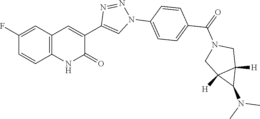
C12=C(C=C(F)C=C1)C=C(C1=CN(C3=CC=C(C(=O)N4CC5([H])C([H])(C4)C5N(C)C)C=C3)N=N1)C(=O)N2
